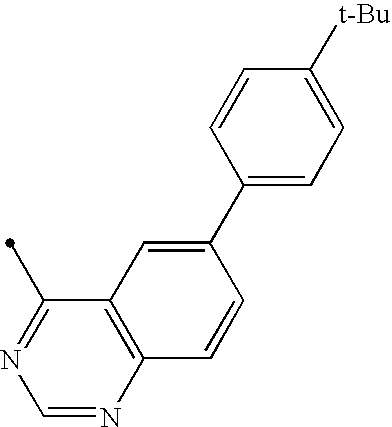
C12=C(N=CN=C1C)C=CC(C1=CC=C([t-Bu])C=C1)=C2
